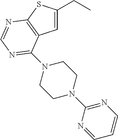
C1=C(CC)SC2=C1C(N1CCN(C3=NC=CC=N3)CC1)=NC=N2
